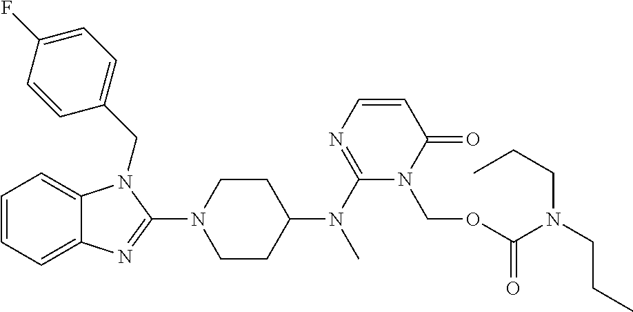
C1=CC=C2C(=C1)N(CC1=CC=C(F)C=C1)C(N1CCC(N(C3=NC=CC(=O)N3COC(N(CCC)CCC)=O)C)CC1)=N2
